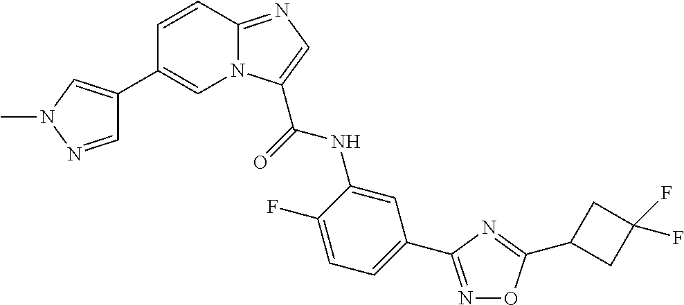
C1=NN(C)C=C1C1=CN2C(=NC=C2C(=O)NC2=CC(C3=NOC(C4CC(F)(F)C4)=N3)=CC=C2F)C=C1
